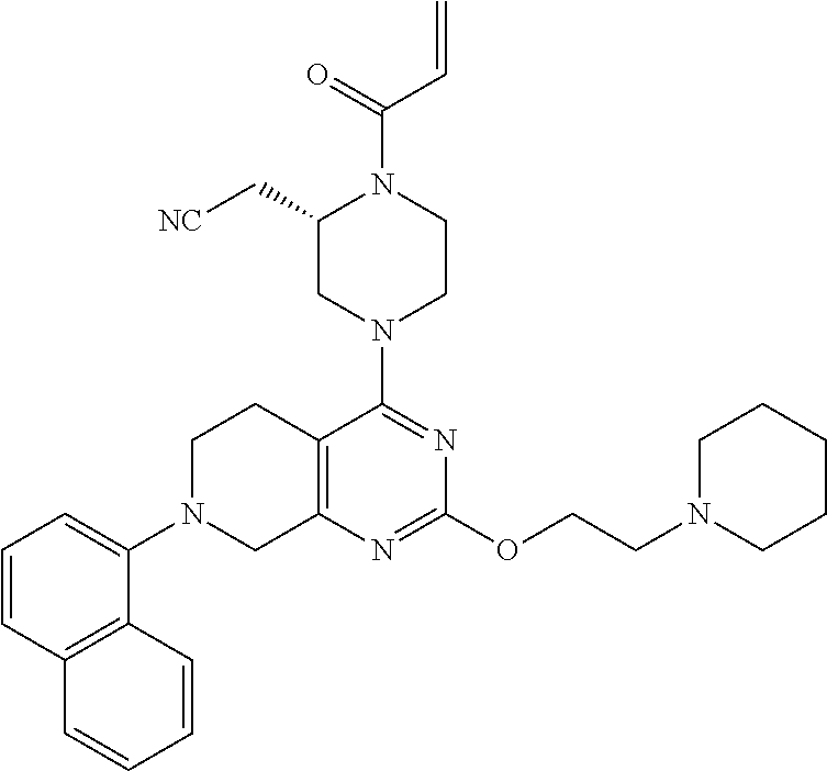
C1=CC2=C(C(N3CC4=C(CC3)C(N3CCN(C(=O)C=C)C(C[NC])C3)=NC(OCCN3CCCCC3)=N4)=C1)C=CC=C2
